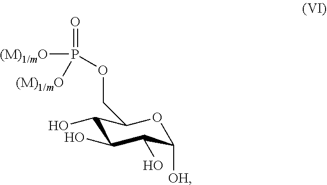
C1(O)C(O)C(O)C([OH])OC1COP(=O)([(M)1/mO])[(M)1/mO]
